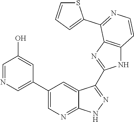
C1=NC=C(C2=CN=C3C(=C2)C(C2=NC4=C(N2)C=CN=C4C2=CC=CS2)=N[N H]3)C=C1O
